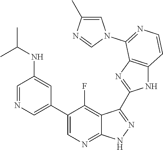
C1=NC=C(C2=CN=C3C(=C2F)C(C2=NC4=C(N2)C=CN=C4N2C=C(C)N=C2)=N[N H]3)C=C1NC(C)C
